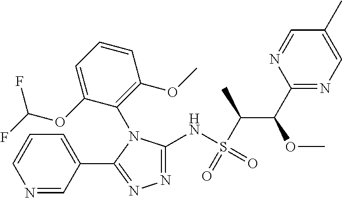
N1=C(NS(C(C(C2=NC=C(C)C=N2)OC)C)(=O)=O)N(C2=C(OC)C=CC=C2OC(F)F)C(C2=CC=CN=C2)=N1
